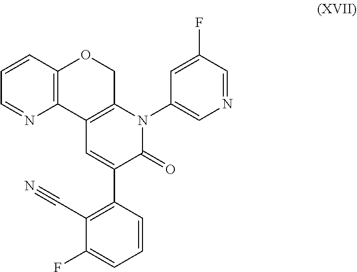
C12=C(C=CC=N1)OCC1=C2C=C(C2=C(C#N)C(F)=CC=C2)C(=O)N1C1=CN=CC(F)=C1
